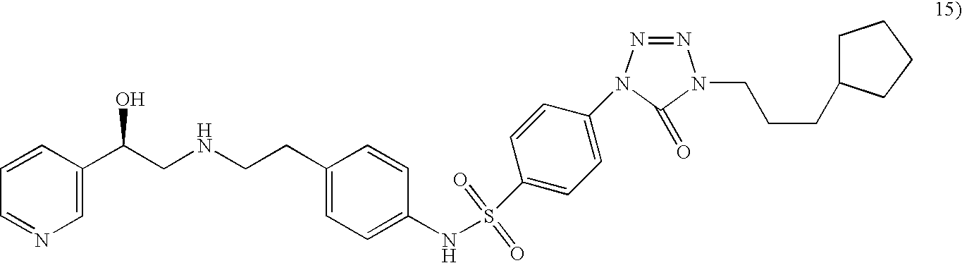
C1=CC(C(CNCCC2=CC=C(NS(C3=CC=C(N4N=NN(CCCC5CCCC5)C4=O)C=C3)(=O)=O)C=C2)O)=CN=C1
